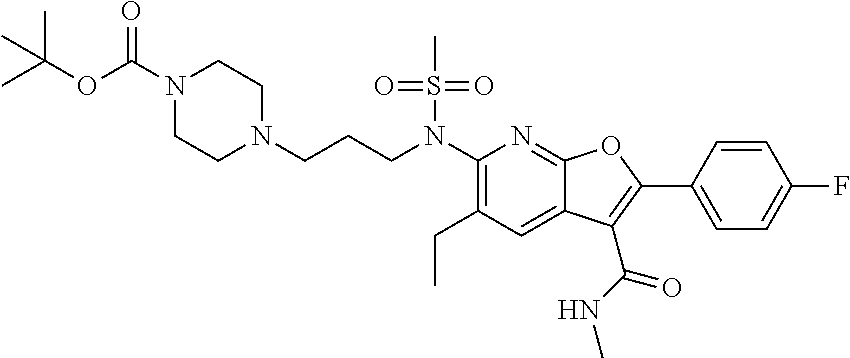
C1(N(CCCN2CCN(C(OC(C)(C)C)=O)CC2)S(C)(=O)=O)=C(CC)C=C2C(=N1)OC(C1=CC=C(F)C=C1)=C2C(NC)=O
